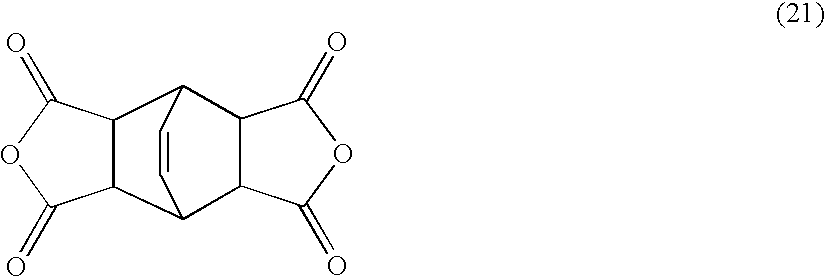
C12C(C(=O)OC1=O)C1C3C(C2C=C1)C(=O)OC3=O
